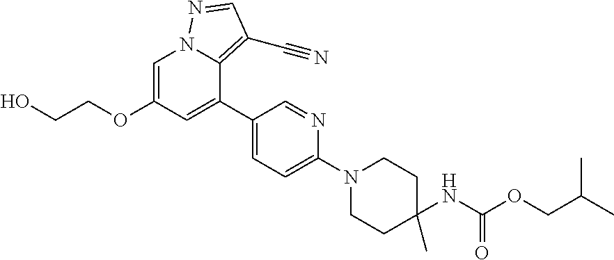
C1=C(OCCO)C=C(C2=CC=C(N3CCC(C)(NC(OCC(C)C)=O)CC3)N=C2)C2=C(C#N)C=NN12
